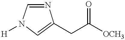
N1=CN([H])C=C1CC([OCH3])=O
